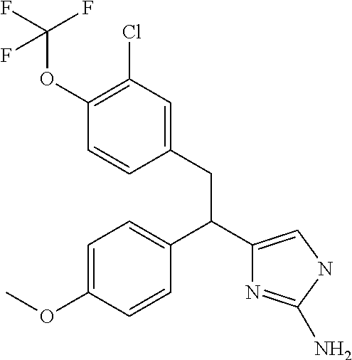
C1=C(OC)C=CC(C(C2=CNC(N)=N2)CC2=CC(Cl)=C(OC(F)(F)F)C=C2)=C1
